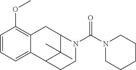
C1=CC(OC)=C2C(=C1)C1C(C)(C)C(C2)N(C(N2CCCCC2)=O)CC1
